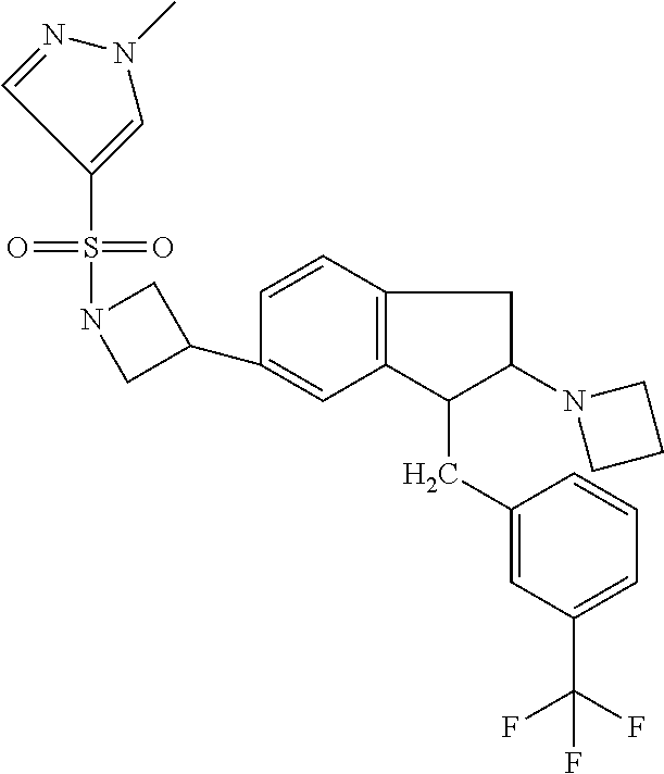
S(C1=CN(C)N=C1)(=O)(=O)N1CC(C2=CC3=C(C=C2)CC(N2CCC2)C3CC2=CC(C(F)(F)F)=CC=C2)C1
